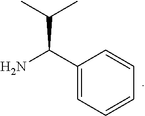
C1(C(N)C(C)C)=CC=CC=C1
